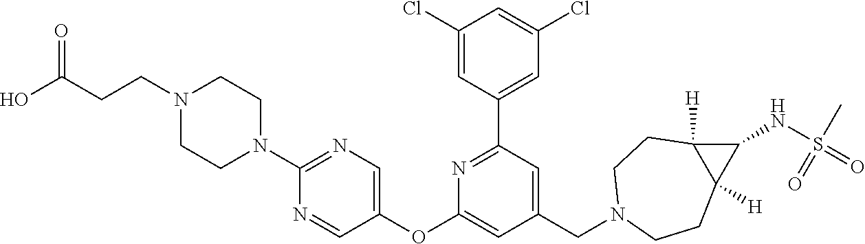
C1(Cl)=CC(C2=NC(OC3=CN=C(N4CCN(CCC(=O)O)CC4)N=C3)=CC(CN3CCC4([H])C([H])(CC3)C4NS(=O)(=O)C)=C2)=CC(Cl)=C1
